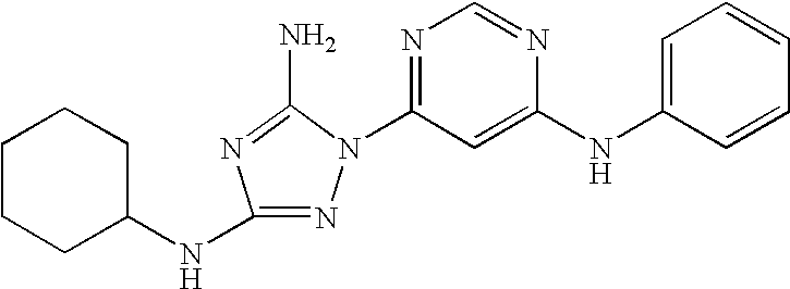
N1=C(NC2CCCCC2)N=C(N)N1C1=NC=NC(NC2=CC=CC=C2)=C1
